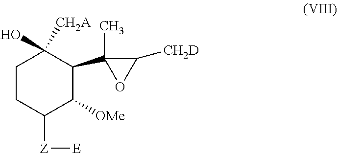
C1CC([Z][E])C([OMe])C(C2(C)OC2[CH2D])C1([CH2A])O
